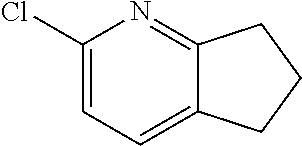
C1(Cl)=CC=C2C(=N1)CCC2
